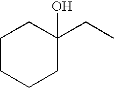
C1CCCC(CC)(O)C1
